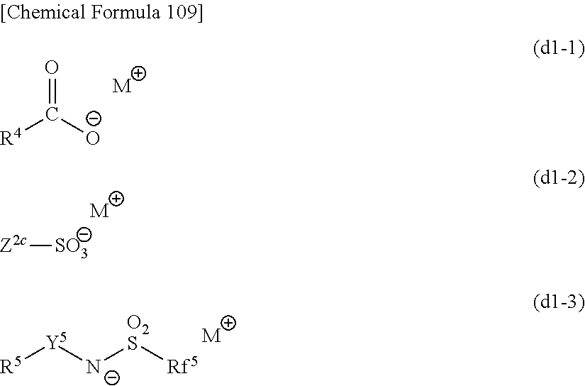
[Z2c][SO3].[M].[R5][Y5][N-][O2S][Rf5].[M].[R4]C([O-])=O.[M]
